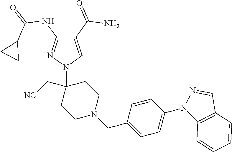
C1(C(=O)N)=CN(C2(C[NC])CCN(CC3=CC=C(N4C5=C(C=N4)C=CC=C5)C=C3)CC2)N=C1NC(=O)C1CC1
